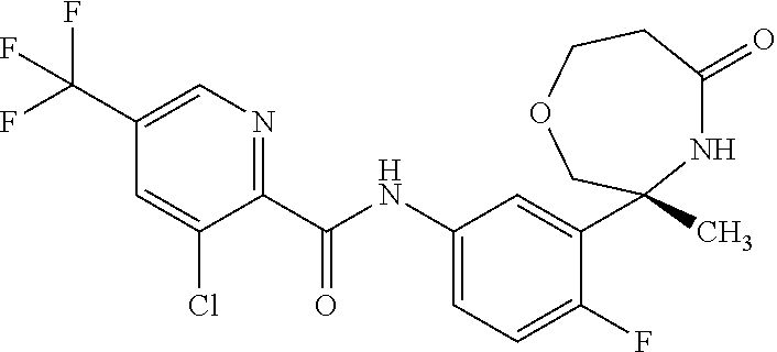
C1(NC(C2=NC=C(C(F)(F)F)C=C2Cl)=O)=CC=C(F)C(C2(C)NC(=O)CCOC2)=C1
